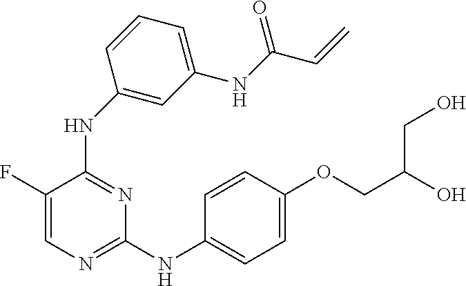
C1=C(F)C(NC2=CC(NC(C=C)=O)=CC=C2)=NC(NC2=CC=C(OCC(O)CO)C=C2)=N1
